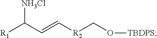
[R1]C(C=C[R2]CO[TBDPS])[NH3Cl]
